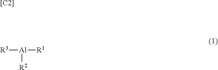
[R3][Al]([R2])[R1].[[C2]]
